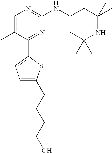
C1=C(C)C(C2=CC=C(CCCCO)S2)=NC(NC2CC(C)(C)NC(C)(C)C2)=N1
